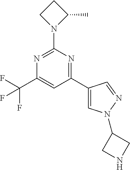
N1=C(N2C(C)CC2)N=C(C2=CN(C3CNC3)N=C2)C=C1C(F)(F)F
